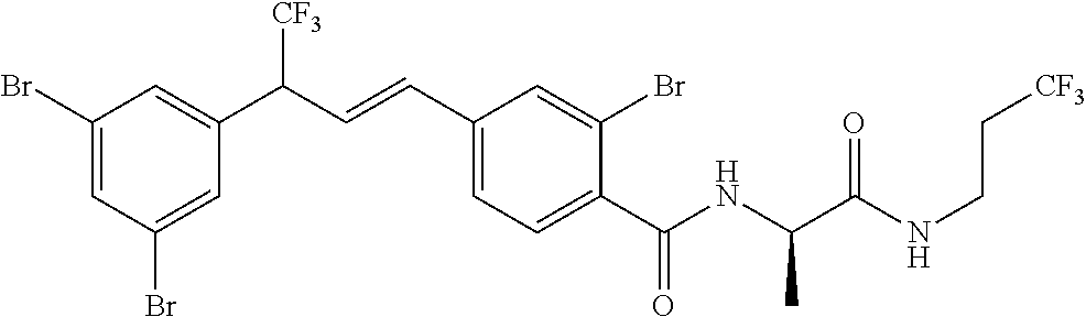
C1=C(Br)C=C(C(C=CC2=CC=C(C(NC(C(NCC[CF3])=O)C)=O)C(Br)=C2)[CF3])C=C1Br
